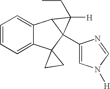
C1=CC=C2C(=C1)C1C(C3=CN([H])C=N3)(C23CC3)C1([H])CC
